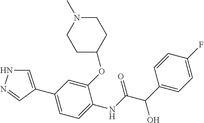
C1(C2=CNN=C2)=CC=C(NC(=O)C(O)C2=CC=C(F)C=C2)C(OC2CCN(C)CC2)=C1
